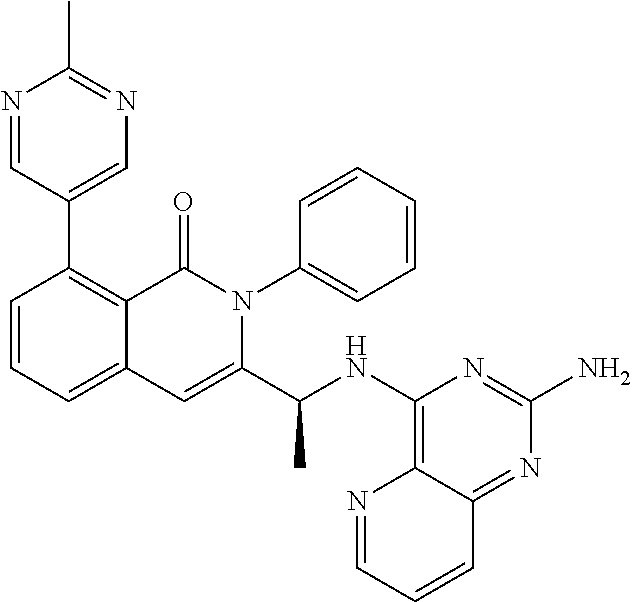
C1=CC=C2C(=C1C1=CN=C(C)N=C1)C(=O)N(C1=CC=CC=C1)C(C(C)NC1=C3C(=NC(N)=N1)C=CC=N3)=C2
